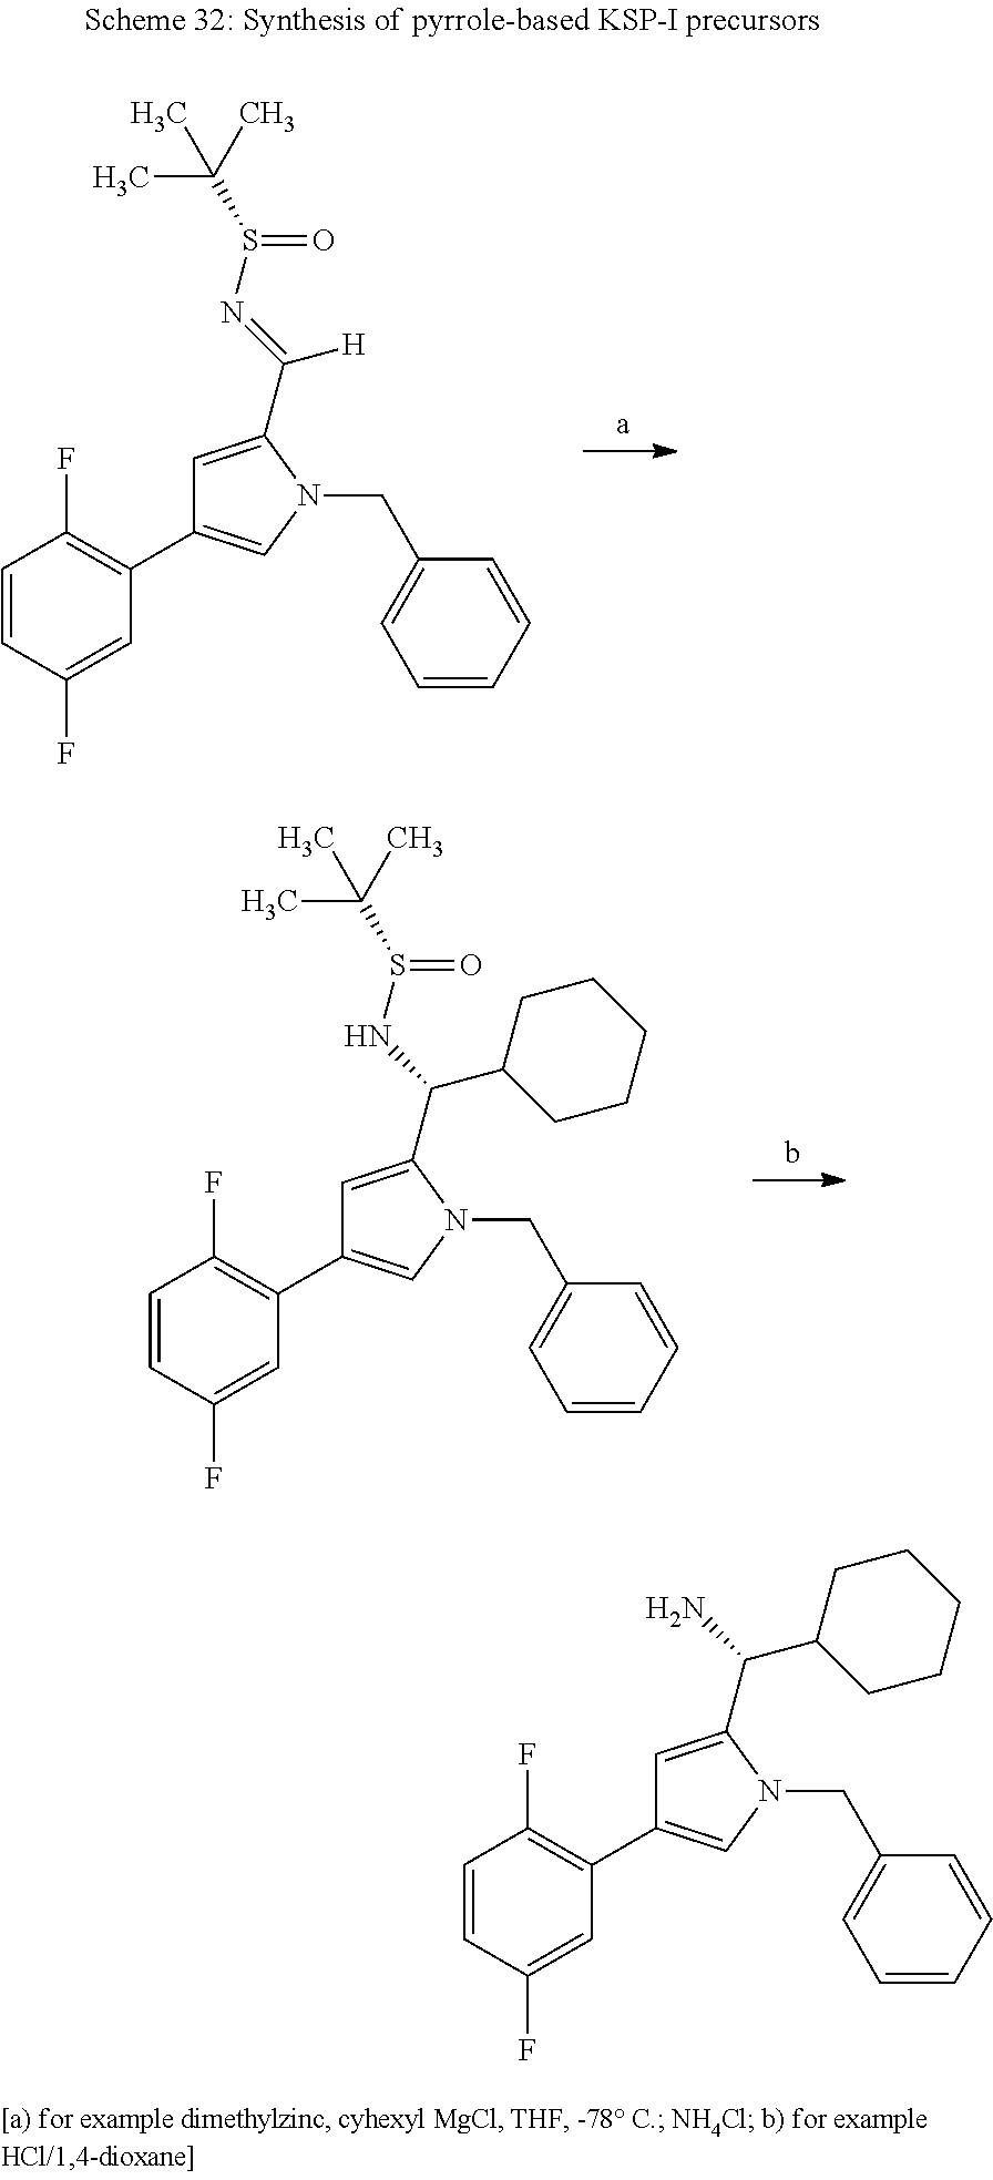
C1(C(=NS(C(C)(C)C)=O)[H])=CC(C2=C(F)C=CC(F)=C2)=CN1CC1=CC=CC=C1.C1(C(NS(C(C)(C)C)=O)C2CCCCC2)=CC(C2=C(F)C=CC(F)=C2)=CN1CC1=CC=CC=C1.C1(C(N)C2CCCCC2)=CC(C2=C(F)C=CC(F)=C2)=CN1CC1=CC=CC=C1
